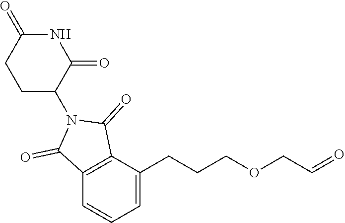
C1=CC=C(CCCOCC=O)C2=C1C(=O)N(C1CCC(=O)NC1=O)C2=O
